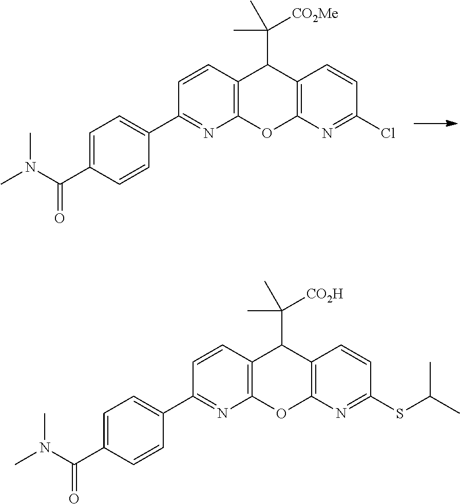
C1=C(C(N(C)C)=O)C=CC(C2=NC3=C(C=C2)C(C([CO2Me])(C)C)C2=C(O3)N=C(Cl)C=C2)=C1.C1=C(C(N(C)C)=O)C=CC(C2=NC3=C(C=C2)C(C(C)([CO2H])C)C2=C(O3)N=C(SC(C)C)C=C2)=C1
